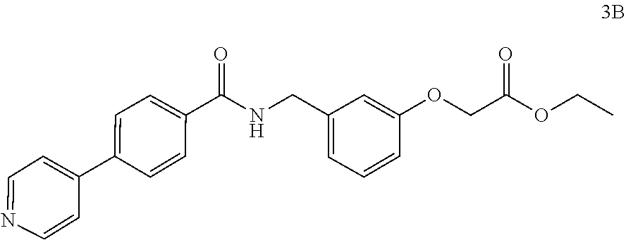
C1=C(C(=O)NCC2=CC=CC(OCC(=O)OCC)=C2)C=CC(C2=CC=NC=C2)=C1
